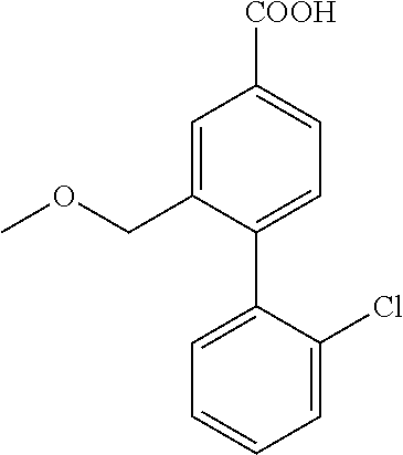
C1=C(COC)C(C2=CC=CC=C2Cl)=CC=C1[COOH]
